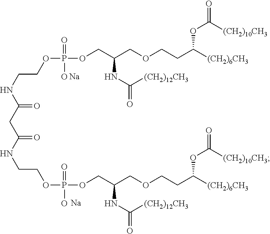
[Na].O(P(OCC(COCCC([(CH2)6CH3])OC([(CH2)10CH3])=O)NC([(CH2)12CH3])=O)(=O)O)CCNC(CC(NCCOP(OCC(COCCC([(CH2)6CH3])OC([(CH2)10CH3])=O)NC([(CH2)12CH3])=O)(=O)O)=O)=O.[Na]
